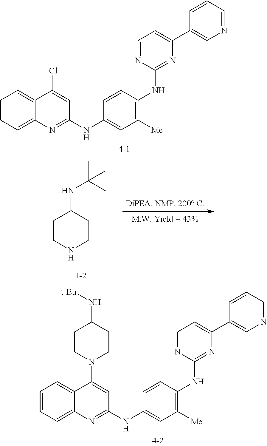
C1=CC(NC2=NC(C3=CN=CC=C3)=CC=N2)=C([Me])C=C1NC1=NC2=CC=CC=C2C(N2CCC(N[t-Bu])CC2)=C1.C1CNCCC1NC(C)(C)C.C1=CC(NC2=NC(C3=CN=CC=C3)=CC=N2)=C([Me])C=C1NC1=NC2=CC=CC=C2C(Cl)=C1
